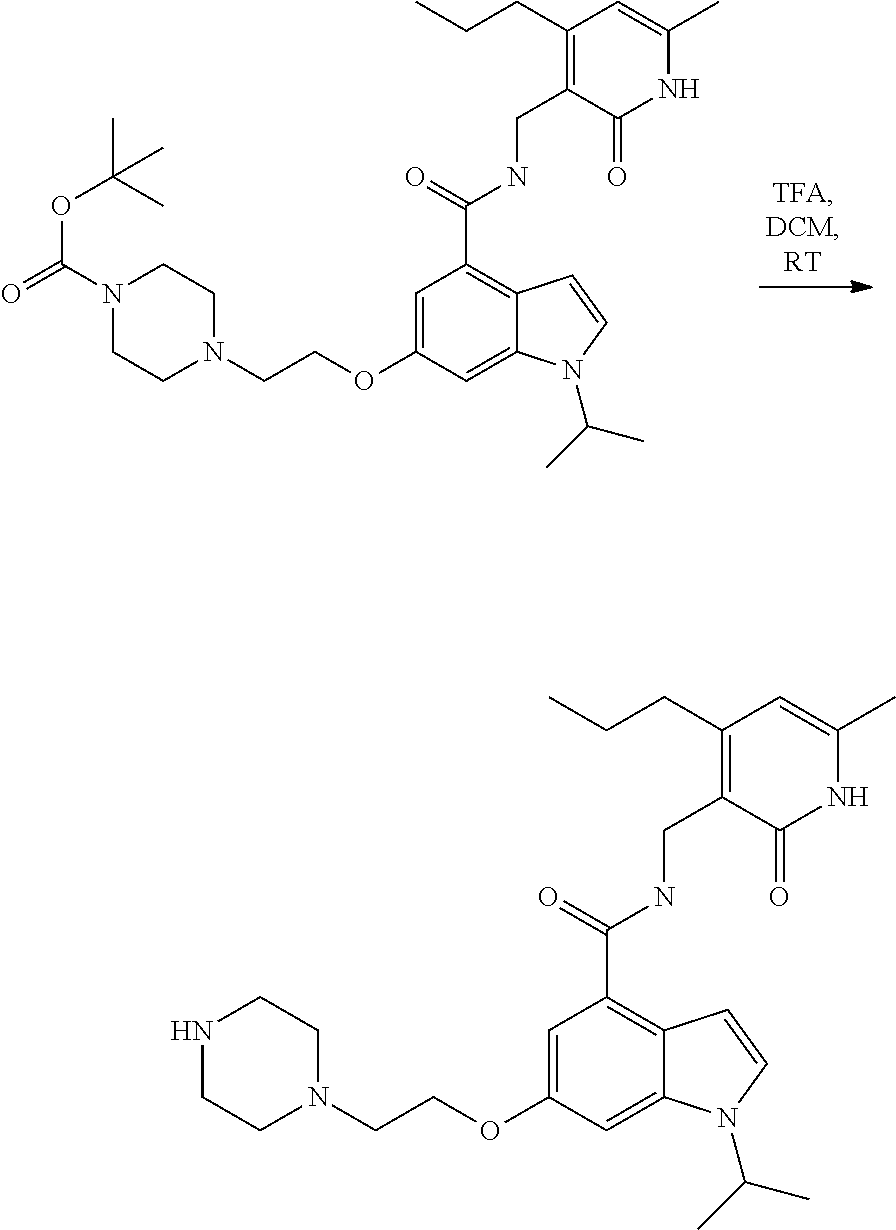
N1(C(=O)OC(C)(C)C)CCN(CCOC2=CC(C(=O)NCC3=C(CCC)C=C(C)NC3=O)=C3C(=C2)N(C(C)C)C=C3)CC1.N1CCN(CCOC2=CC(C(=O)NCC3=C(CCC)C=C(C)NC3=O)=C3C(=C2)N(C(C)C)C=C3)CC1
